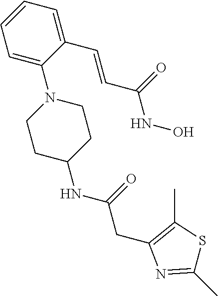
C1=C(N2CCC(NC(CC3=C(C)SC(C)=N3)=O)CC2)C(C=CC(NO)=O)=CC=C1
